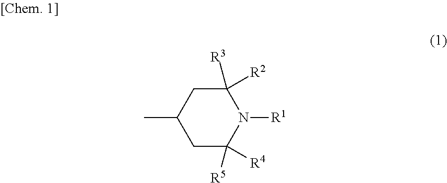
C1C([R5])([R4])N([R1])C([R3])([R2])CC1C
